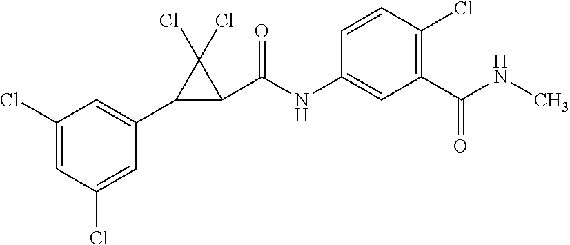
C1(Cl)=CC(Cl)=CC(C2C(C(NC3=CC(C(NC)=O)=C(Cl)C=C3)=O)C2(Cl)Cl)=C1
